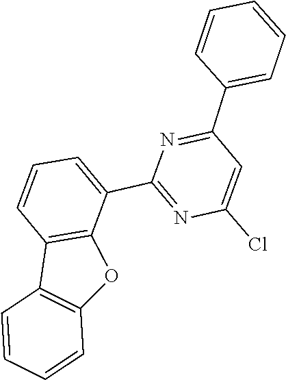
C1=CC=C(C2=NC(Cl)=CC(C3=CC=CC=C3)=N2)C2=C1C1=C(O2)C=CC=C1
